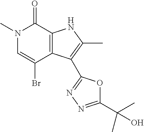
N1(C)C=C(Br)C2=C(C1=O)NC(C)=C2C1=NN=C(C(C)(C)O)O1
